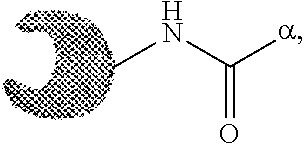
N(C([a])=O)C
